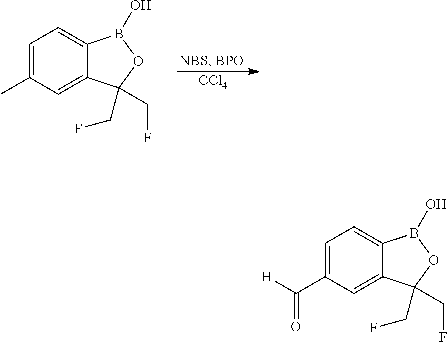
[CCl4].C1=C(C)C=C2C(=C1)B(O)OC2(CF)CF.C1=C(C([H])=O)C=C2C(=C1)B(O)OC2(CF)CF
